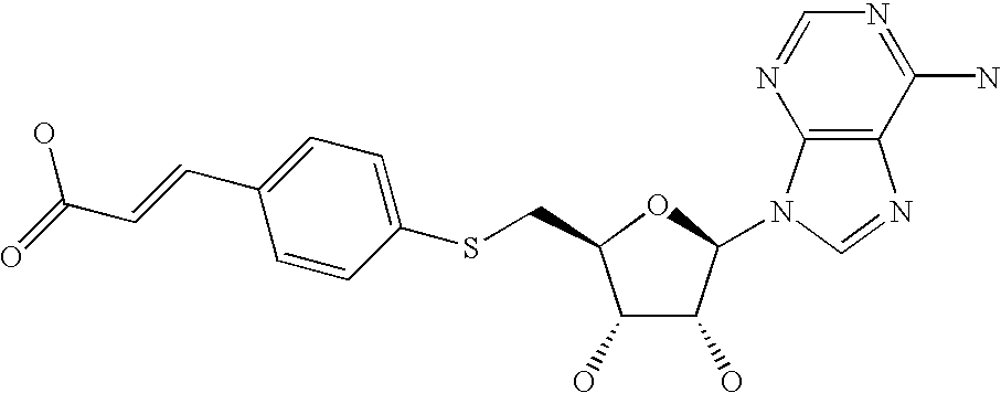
C1(O)C(O)C(N2C3=C(N=C2)C(N)=NC=N3)OC1CSC1=CC=C(C=CC(=O)O)C=C1
